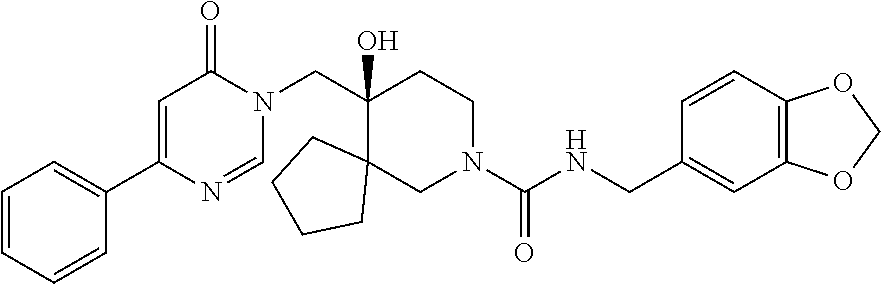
C1=CC=CC(C2=CC(=O)N(CC3(O)C4(CN(C(NCC5=CC6=C(C=C5)OCO6)=O)CC3)CCCC4)C=N2)=C1
